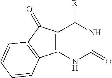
[R]C1C2=C(NC(=O)N1)C1=C(C2=O)C=CC=C1
